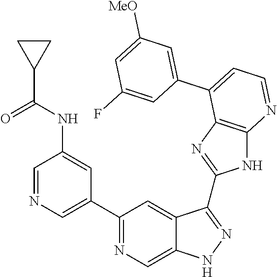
C1(C2=NC=C3C(=C2)C(C2=NC4=C(N2)N=CC=C4C2=CC([MeO])=CC(F)=C2)=NN3)=CN=CC(NC(C2CC2)=O)=C1
